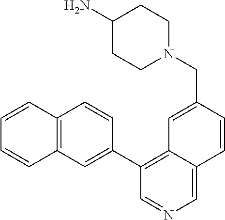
N1(CC2=CC3=C(C4=CC5=C(C=C4)C=CC=C5)C=NC=C3C=C2)CCC(N)CC1
